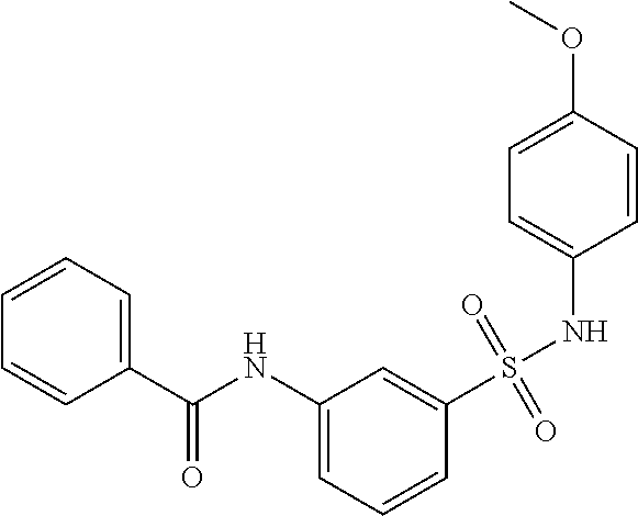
C1(C(NC2=CC=CC(S(NC3=CC=C(OC)C=C3)(=O)=O)=C2)=O)=CC=CC=C1
